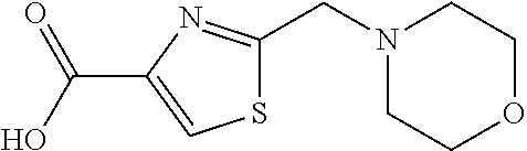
OC(C1=CSC(CN2CCOCC2)=N1)=O
